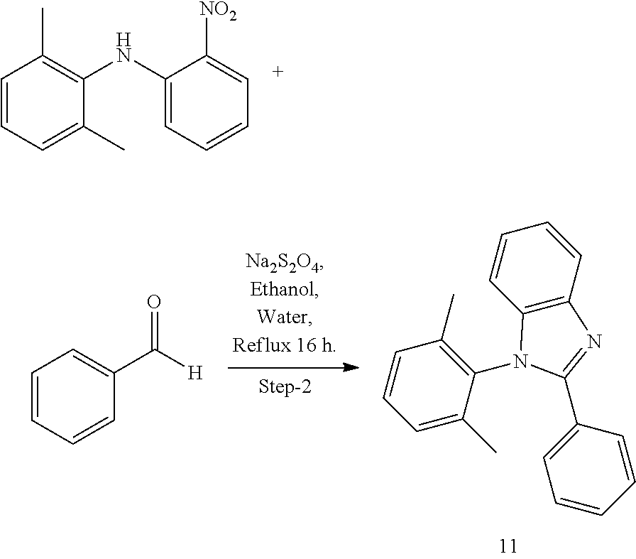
C1=CC=C(C)C(NC2=CC=CC=C2[NO2])=C1C.C1=CC(C2=NC3=C(C=CC=C3)N2C2=C(C)C=CC=C2C)=CC=C1.C1=CC=CC(C([H])=O)=C1
